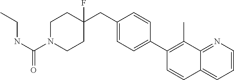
C1=CN=C2C(=C1)C=CC(C1=CC=C(CC3(F)CCN(C(NCC)=O)CC3)C=C1)=C2C
